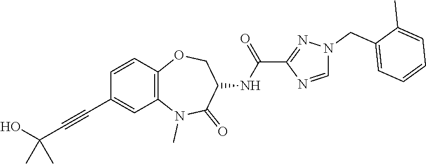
N1(C)C2=C(C=CC(C#CC(O)(C)C)=C2)OCC(NC(C2=NN(CC3=CC=CC=C3C)C=N2)=O)C1=O
